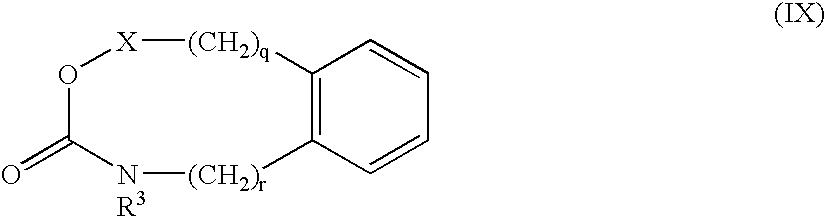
O1C(=O)[NR3][(CH2)r]C2=C([(CH2)q][X]1)C=CC=C2
